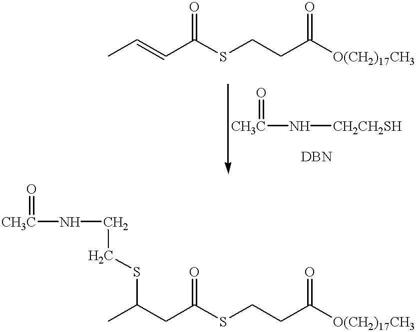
CC=CC(SCCC([O(CH2)17CH3])=O)=O.CC(CC(SCCC([O(CH2)17CH3])=O)=O)SCCN[CH3C]=O.[CH2CH2SH]N[CH3C]=O
